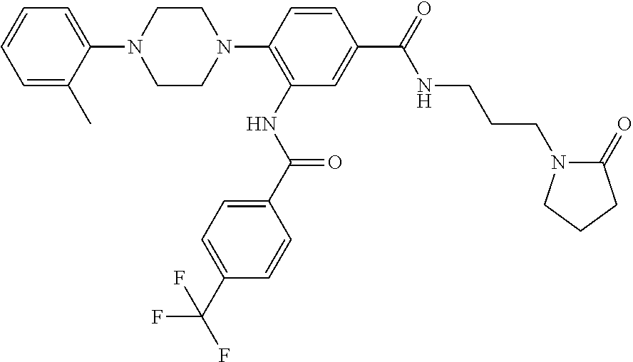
C1=C(C)C(N2CCN(C3=C(NC(C4=CC=C(C(F)(F)F)C=C4)=O)C=C(C(=O)NCCCN4C(=O)CCC4)C=C3)CC2)=CC=C1
